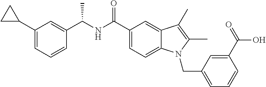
C1(CN2C3=CC=C(C(NC(C4=CC(C5CC5)=CC=C4)C)=O)C=C3C(C)=C2C)=CC=CC(C(=O)O)=C1
